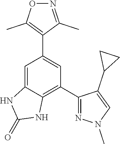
C1(C2=NN(C)C=C2C2CC2)=C2C(=CC(C3=C(C)ON=C3C)=C1)NC(=O)N2
